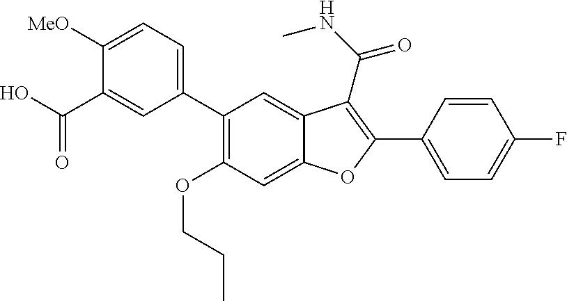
C12=CC(C3=CC=C([MeO])C(C(O)=O)=C3)=C(OCCC)C=C1OC(C1=CC=C(F)C=C1)=C2C(NC)=O
